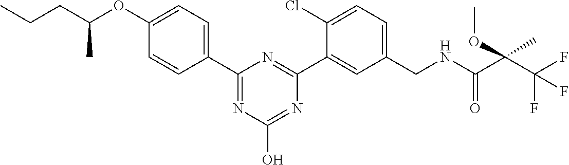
C1(C2=NC(O)=NC(C3=CC(CNC(=O)C(C(F)(F)F)(C)OC)=CC=C3Cl)=N2)=CC=C(OC(CCC)C)C=C1
